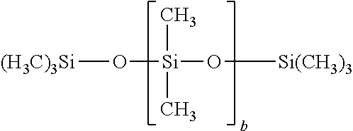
[(H3C)3Si]O[Si](O[Si(CH3)3])(C)C
